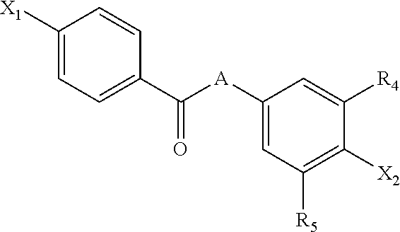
C1([X1])=CC=C(C([A]C2=CC([R5])=C([X2])C([R4])=C2)=O)C=C1
